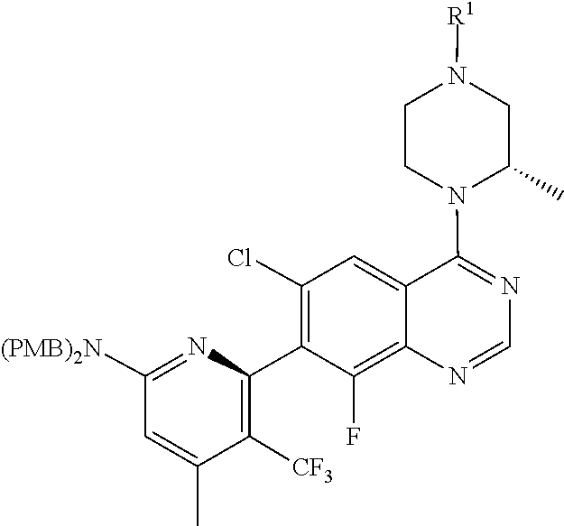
N1=CN=C(N2CCN([R1])CC2C)C2=CC(Cl)=C(C3=C([CF3])C(C)=CC([(PMB)2N])=N3)C(F)=C12
